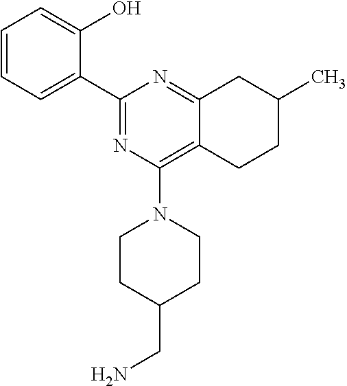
C1=CC=C(C2=NC(N3CCC(CN)CC3)=C3C(=N2)CC(C)CC3)C(O)=C1
